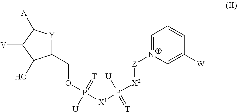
C1=[N+]([Z][X2]P([X1]P(OCC2[Y]C([A])C([V])C2O)(=[T])[U])([U])=[T])C=C([W])C=C1
